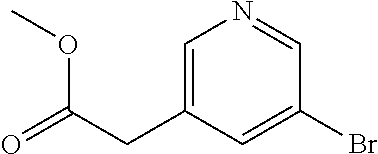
C1=C(CC(=O)OC)C=C(Br)C=N1
